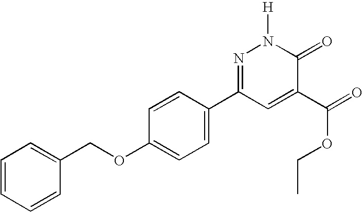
C1=CC=CC(COC2=CC=C(C3=NN([H])C(=O)C(C(=O)OCC)=C3)C=C2)=C1
